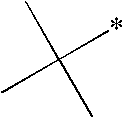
CC(*)(C)C
